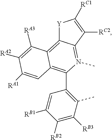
[Y]1C2=C3C(=C(C4=C(C)C([RB3])=C([RB2])C([RB1])=C4)N(C)=C2C([RC2])=C1[RC1])C=C([RA1])C([RA2])=C3[RA3]
